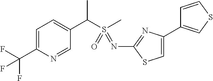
C1=C(C(F)(F)F)N=CC(C(S(C)(=O)=NC2=NC(C3=CSC=C3)=CS2)C)=C1
